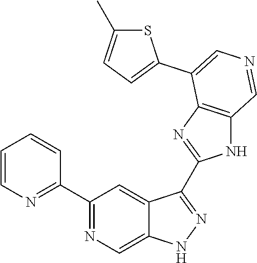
C1(C2=NC=CC=C2)=NC=C2C(=C1)C(C1=NC3=C(N1)C=NC=C3C1=CC=C(C)S1)=NN2
